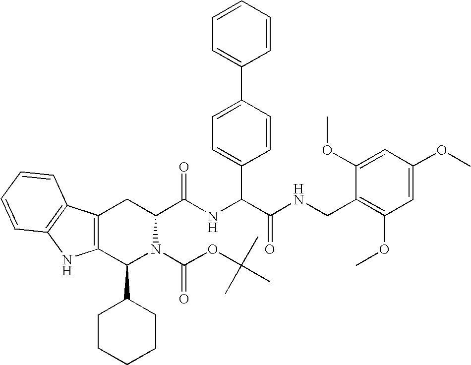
C1(C2CCCCC2)N(C(OC(C)(C)C)=O)C(C(=O)NC(C2=CC=C(C3=CC=CC=C3)C=C2)C(NCC2=C(OC)C=C(OC)C=C2OC)=O)CC2=C1NC1=C2C=CC=C1
